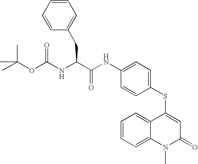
CC(C)(C)OC(NC(CC1=CC=CC=C1)C(NC1=CC=C(SC2=CC(=O)N(C)C3=CC=CC=C23)C=C1)=O)=O
